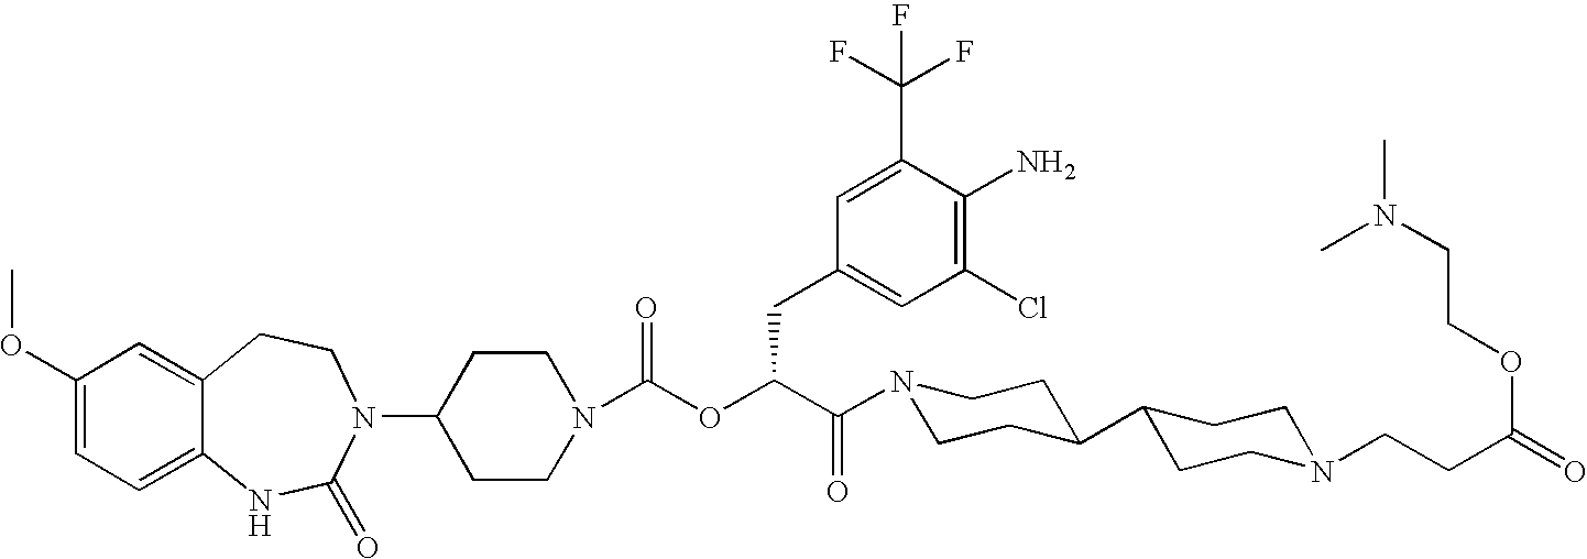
C1(OC)=CC=C2C(=C1)CCN(C1CCN(C(OC(C(N3CCC(C4CCN(CCC(=O)OCCN(C)C)CC4)CC3)=O)CC3=CC(Cl)=C(N)C(C(F)(F)F)=C3)=O)CC1)C(=O)N2
